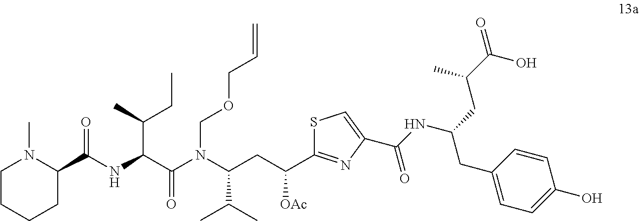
C1CCCC(C(NC(C(N(C(CC(C2=NC(C(NC(CC(C(=O)O)C)CC3=CC=C(O)C=C3)=O)=CS2)[OAc])C(C)C)COCC=C)=O)C(C)CC)=O)N1C
